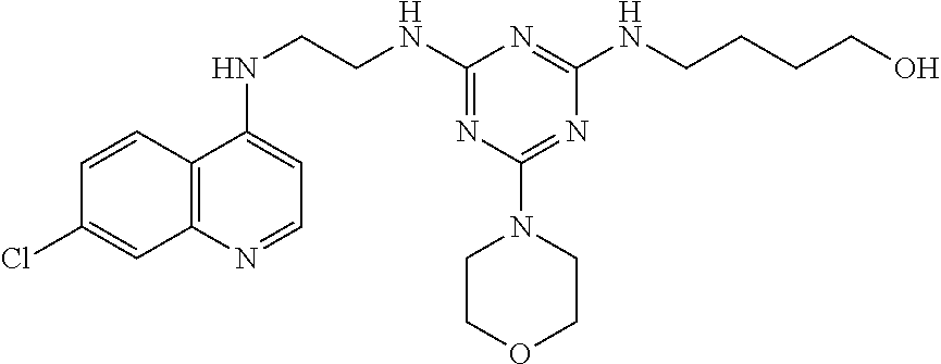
C1=CC2=C(C=C1Cl)N=CC=C2NCCNC1=NC(N2CCOCC2)=NC(NCCCCO)=N1
